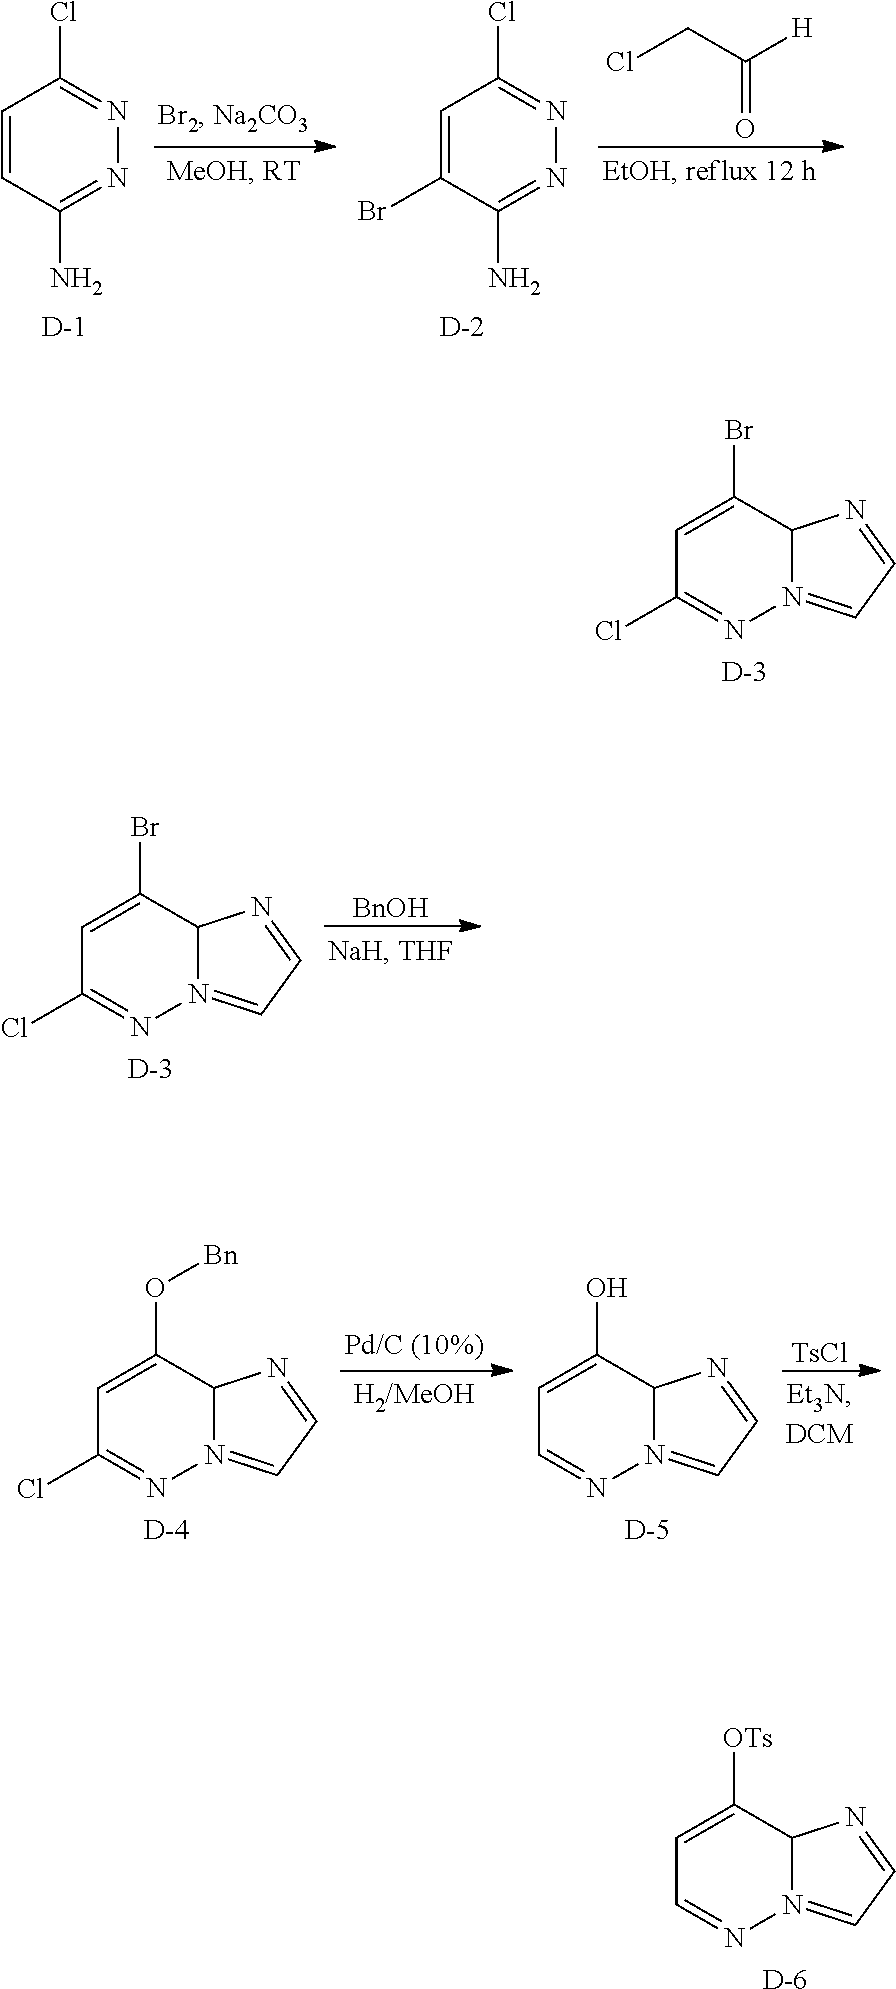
C1=CC(N)=NN=C1Cl.[D].C1=C(Br)C(N)=NN=C1Cl.[D].ClCC([H])=O.C1=C(Br)C2N(=CC=N2)N=C1Cl.[D].C1=C(Br)C2N(=CC=N2)N=C1Cl.[D].[BnOH].C1=C(O[Bn])C2N(=CC=N2)N=C1Cl.[D].[TsCl].C1=C(O)C2N(=CC=N2)N=C1.[D].C1=C([OTs])C2N(=CC=N2)N=C1.[D]
